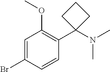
C1=C(Br)C=CC(C2(N(C)C)CCC2)=C1OC
